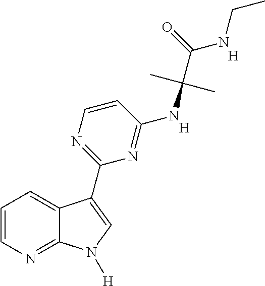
C1=CN=C2C(=C1)C(C1=NC=CC(NC(C(NCC)=O)(C)C)=N1)=CN2[H].[H].[H]
